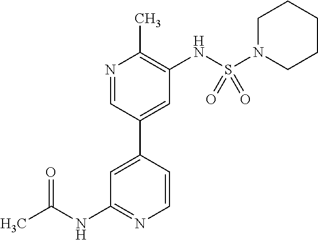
C1=C(C2=CC(NS(N3CCCCC3)(=O)=O)=C(C)N=C2)C=CN=C1NC(C)=O
